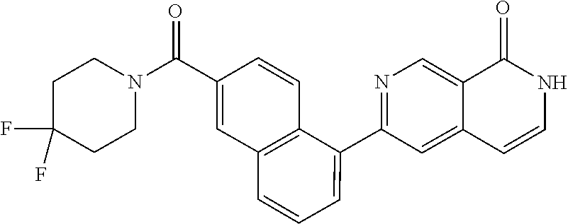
C1(C2=CC=CC3=C2C=CC(C(N2CCC(F)(F)CC2)=O)=C3)=NC=C2C(=C1)C=CNC2=O
